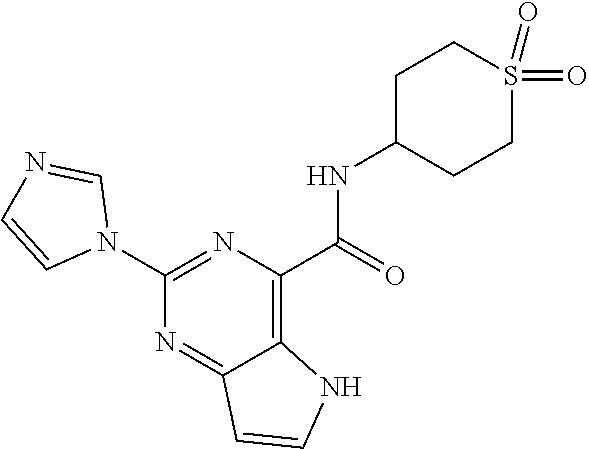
C1(NC(C2=C3C(=NC(N4C=NC=C4)=N2)C=CN3)=O)CCS(=O)(=O)CC1
